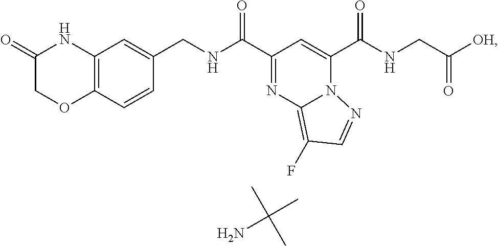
C12=C(C=CC(CNC(C3=NC4=C(F)C=NN4C(C(NCC([OH])=O)=O)=C3)=O)=C1)OCC(=O)N2.NC(C)(C)C
